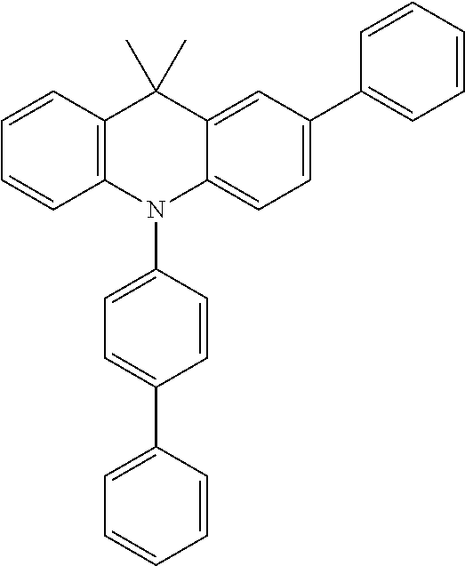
C1=CC2=C(C=C1)N(C1=CC=C(C3=CC=CC=C3)C=C1)C1=CC=C(C3=CC=CC=C3)C=C1C2(C)C
